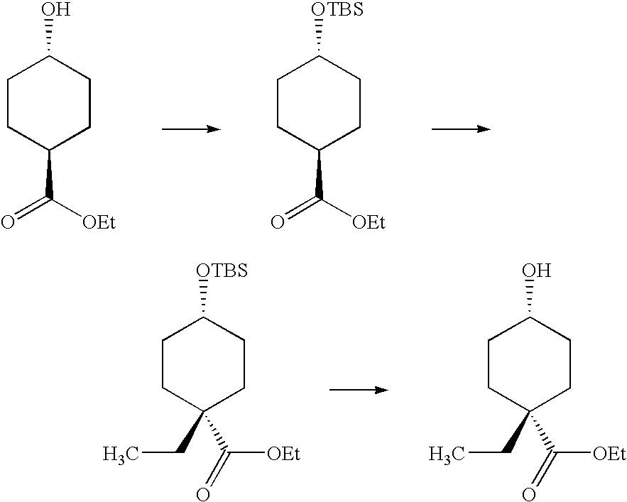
C1CC(C([OEt])=O)CCC1O.C1CC(C([OEt])=O)CCC1[OTBS].C1CC(CC)(C([OEt])=O)CCC1[OTBS].C1CC(CC)(C([OEt])=O)CCC1O
